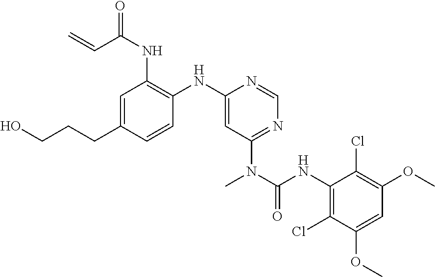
C1=C(CCCO)C=CC(NC2=CC(N(C(NC3=C(Cl)C(OC)=CC(OC)=C3Cl)=O)C)=NC=N2)=C1NC(=O)C=C
